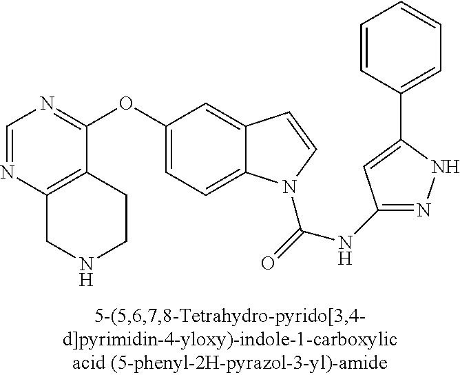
C1=NC2=C(C(OC3=CC=C4C(=C3)C=CN4C(=O)NC3=NNC(C4=CC=CC=C4)=C3)=N1)CCNC2
